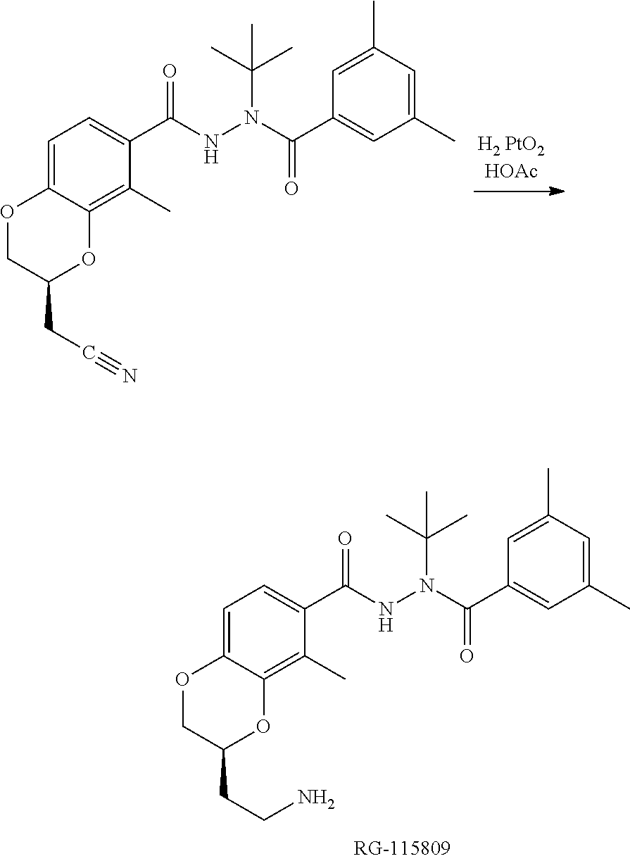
O1CC(CCN)OC2=C(C)C(C(NN(C(C3=CC(C)=CC(C)=C3)=O)C(C)(C)C)=O)=CC=C12.O1CC(CC#N)OC2=C(C)C(C(NN(C(C3=CC(C)=CC(C)=C3)=O)C(C)(C)C)=O)=CC=C12
